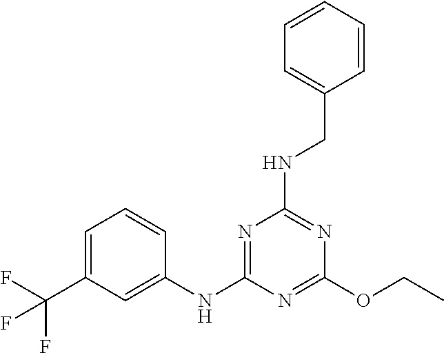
C1=C(C(F)(F)F)C=C(NC2=NC(NCC3=CC=CC=C3)=NC(OCC)=N2)C=C1
